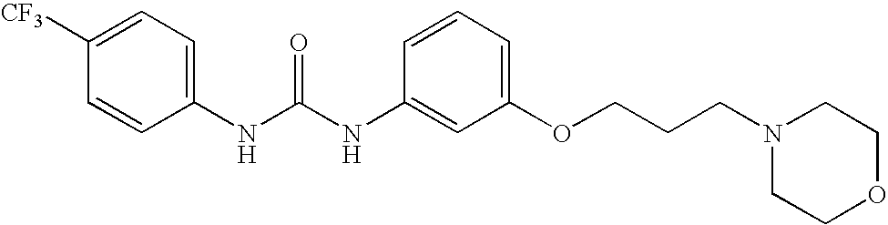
C1([CF3])=CC=C(NC(NC2=CC(OCCCN3CCOCC3)=CC=C2)=O)C=C1
